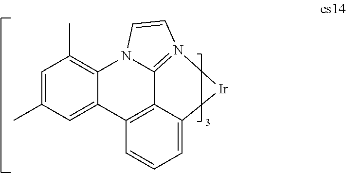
C1=C(C)C=C2C(=C1C)N1C3=N(C=C1)[Ir]C1=CC=CC2=C31
